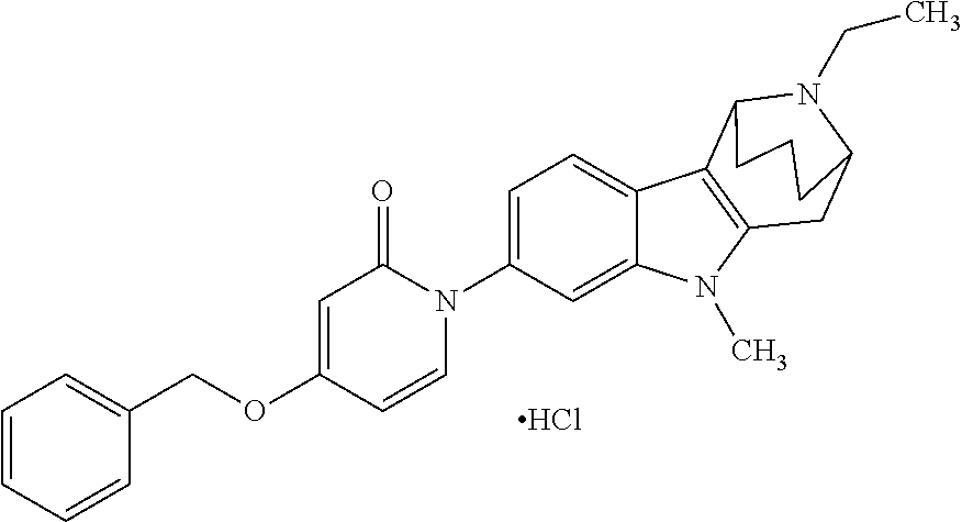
Cl.O(C1=CC(=O)N(C2=CC=C3C(=C2)N(C)C2=C3C3N(CC)C(C2)CCC3)C=C1)CC1=CC=CC=C1
